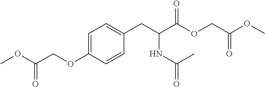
O(C1=CC=C(CC(C(OCC(OC)=O)=O)NC(=O)C)C=C1)CC(OC)=O
